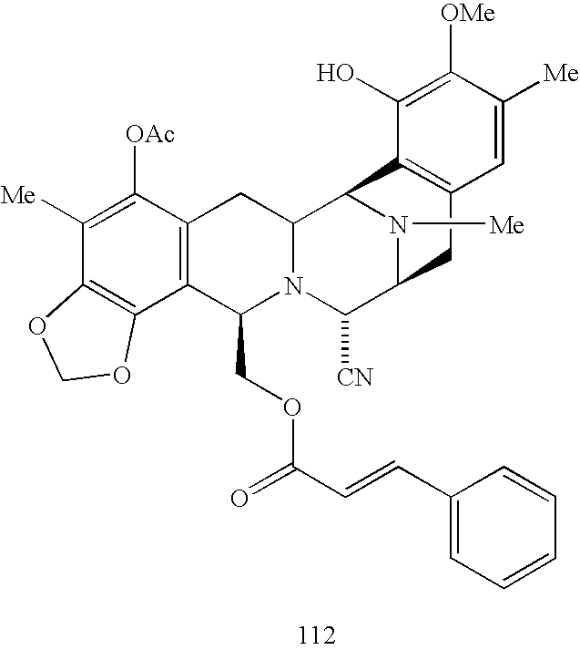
C1([Me])=C([OAc])C2=C(C3=C1OCO3)C(COC(C=CC1=CC=CC=C1)=O)N1C(C2)C2N([Me])C(C1[CN])CC1=C2C(O)=C([OMe])C([Me])=C1
